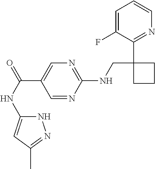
C1(NCC2(C3=NC=CC=C3F)CCC2)=NC=C(C(=O)NC2=CC(C)=NN2)C=N1
